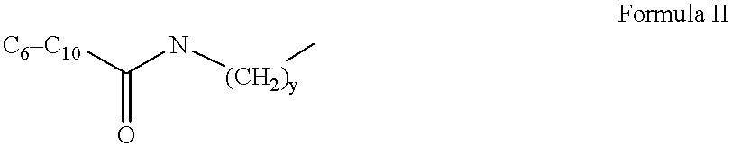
[C6C10]C(N[(CH2)y]C)=O
